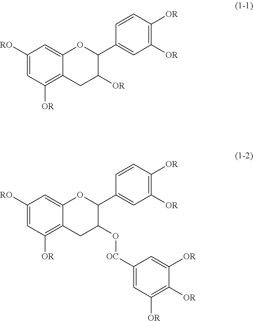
C12=CC([RO])=CC([OR])=C1CC([OR])C(C1=CC([OR])=C([OR])C=C1)O2.C12=CC([RO])=CC([OR])=C1CC(O[OC]C1=CC([OR])=C([OR])C([OR])=C1)C(C1=CC([OR])=C([OR])C=C1)O2
